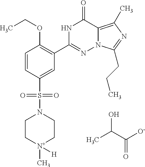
C1=CC(S(=O)(=O)N2CC[N+](C)([H])CC2)=CC(C2=NN3C(=C(C)N=C3CCC)C(=O)N2)=C1OCC.CC(C([O-])=O)O
